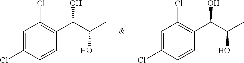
C1=C(Cl)C=CC(C(C(C)O)O)=C1Cl.C1=C(Cl)C=CC(C(C(C)O)O)=C1Cl
